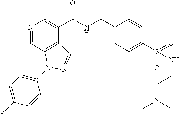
N1=CC2=C(C(C(NCC3=CC=C(S(=O)(=O)NCCN(C)C)C=C3)=O)=C1)C=NN2C1=CC=C(F)C=C1
